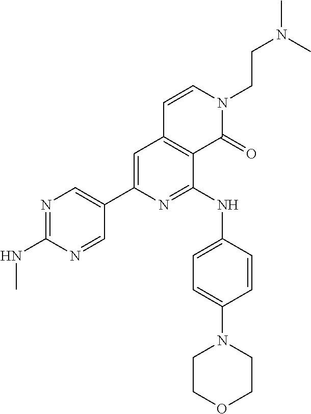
N1=C(NC)N=CC(C2=CC3=C(C(NC4=CC=C(N5CCOCC5)C=C4)=N2)C(=O)N(CCN(C)C)C=C3)=C1
